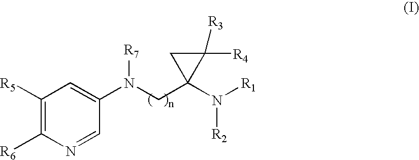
C1([R5])=C([R6])N=CC(N([R7])CC2(N([R2])[R1])C([R3])([R4])C2)=C1
